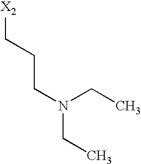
N(CC)(CC)CCC[X2]
